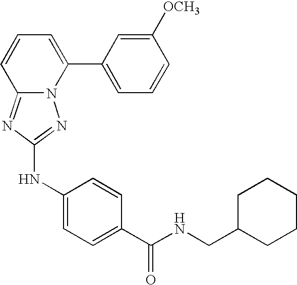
C12=NC(NC3=CC=C(C(NCC4CCCCC4)=O)C=C3)=NN1C(C1=CC=CC([OCH3])=C1)=CC=C2
